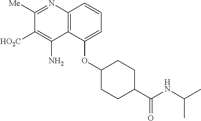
C12=C(C(OC3CCC(C(NC(C)C)=O)CC3)=CC=C1)C(N)=C([HO2C])C([Me])=N2
